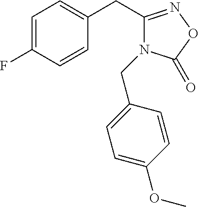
C1=C(F)C=CC(CC2=NOC(=O)N2CC2=CC=C(OC)C=C2)=C1
